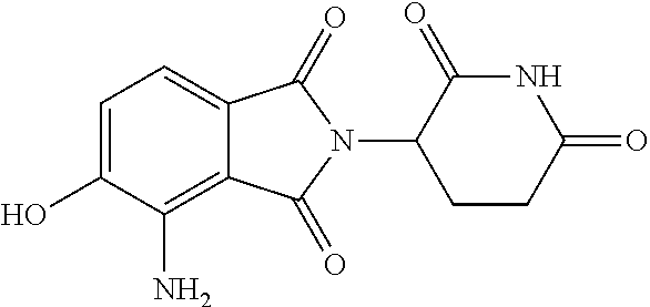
C1(N)=C2C(=CC=C1O)C(=O)N(C1CCC(=O)NC1=O)C2=O
